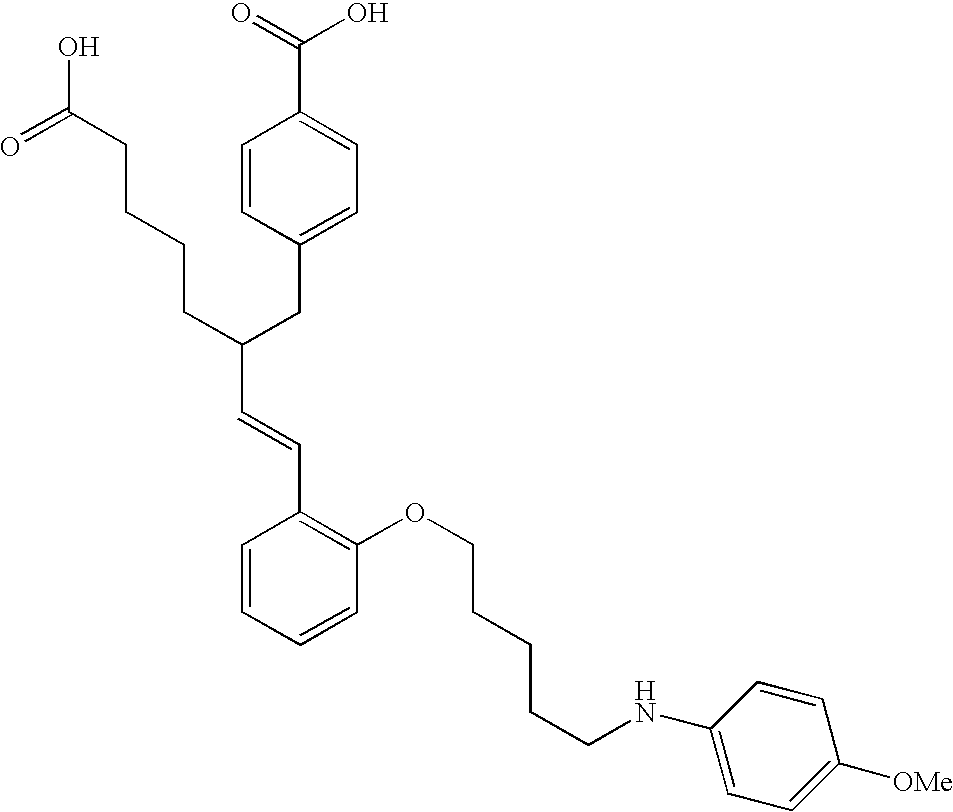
C(C(CC1=CC=C(C(=O)O)C=C1)CCCCC(O)=O)=CC1=C(OCCCCCNC2=CC=C([OMe])C=C2)C=CC=C1
